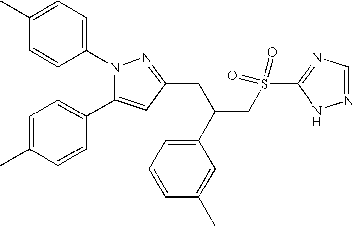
N1(C2=CC=C(C)C=C2)C(C2=CC=C(C)C=C2)=CC(CC(C2=CC=CC(C)=C2)CS(C2=NC=NN2)(=O)=O)=N1
